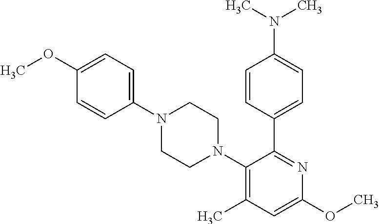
C1(C2=CC=C(N(C)C)C=C2)=NC(OC)=CC(C)=C1N1CCN(C2=CC=C(OC)C=C2)CC1
